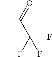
CC(=O)C(F)(F)F
